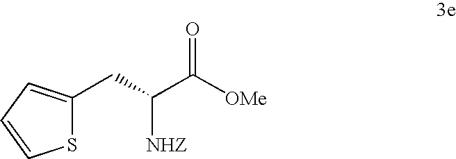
C(C([NHZ])C([OMe])=O)C1=CC=CS1
